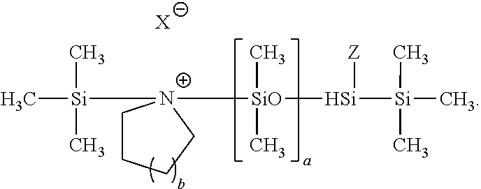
[X].C[Si](C)(C)[N+]1([SiO]([Si]([Si](C)(C)C)[Z])(C)C)CCCC1
